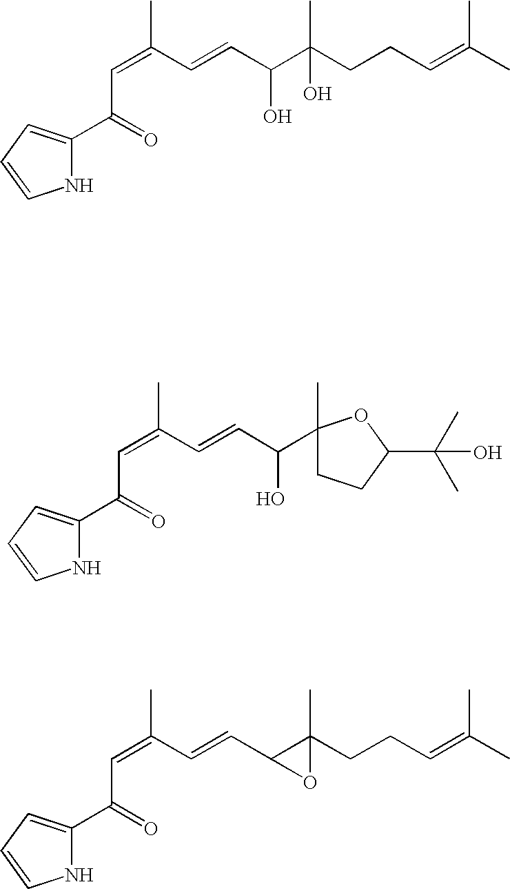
N1C(C(=O)C=C(C)C=CC(C(CCC=C(C)C)(C)O)O)=CC=C1.N1C(C(=O)C=C(C)C=CC(C2(C)CCC(C(C)(C)O)O2)O)=CC=C1.N1C(C(=O)C=C(C)C=CC2C(CCC=C(C)C)(C)O2)=CC=C1
